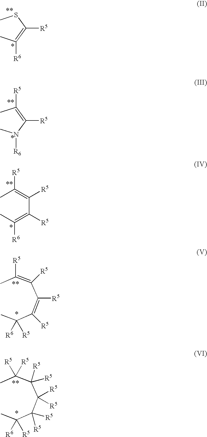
CSC(=C(C)[R6])[R5].CC(=C(N(C)[R6])[R5])[R5].CC(=C(C(=C(C)[R6])[R5])[R5])[R5].CC(C(=C(C(=C(C)[R5])[R5])[R5])[R5])([R6])[R5].CC(C(C(C(C(C)([R5])[R5])([R5])[R5])([R5])[R5])([R5])[R5])([R6])[R5]
